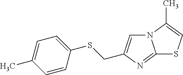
C1=C(C)C=CC(SCC2=CN3C(=N2)SC=C3C)=C1
